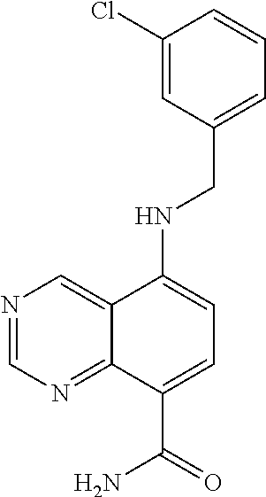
C12=CN=CN=C1C(C(=O)N)=CC=C2NCC1=CC=CC(Cl)=C1
